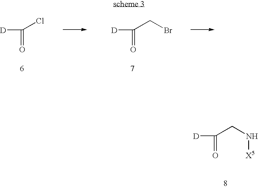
[D]C(=O)Cl.[D]C(=O)CBr.[D]C(=O)CN[X5]
